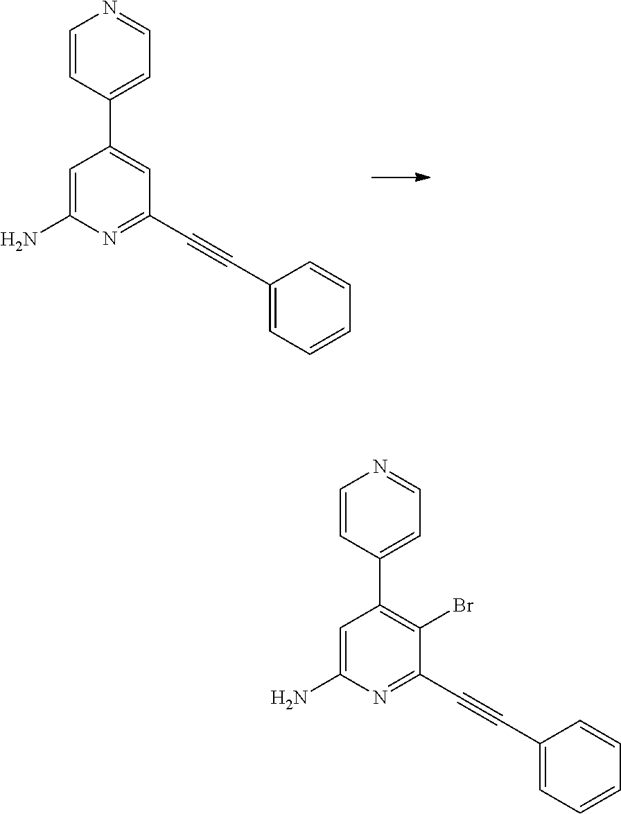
C1=C(N)N=C(C#CC2=CC=CC=C2)C=C1C1=CC=NC=C1.C1=C(N)N=C(C#CC2=CC=CC=C2)C(Br)=C1C1=CC=NC=C1
